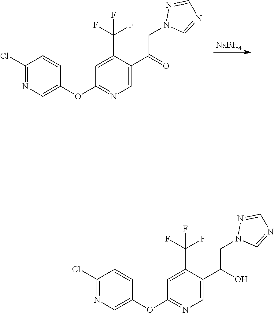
[NaBH4].C1(Cl)=NC=C(OC2=NC=C(C(=O)CN3C=NC=N3)C(C(F)(F)F)=C2)C=C1.C1(Cl)=NC=C(OC2=NC=C(C(O)CN3C=NC=N3)C(C(F)(F)F)=C2)C=C1
